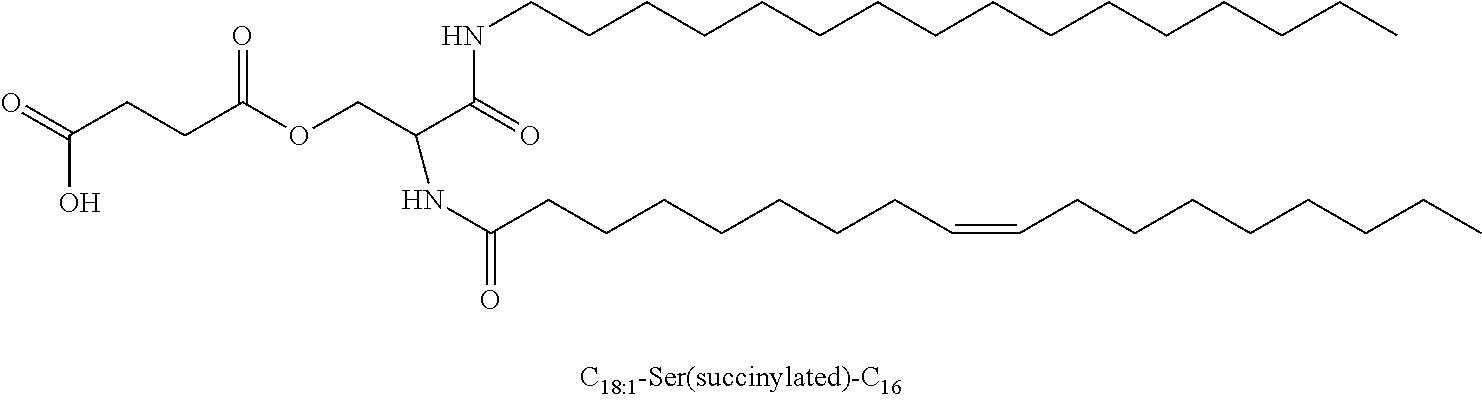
C(C(=O)NCCCCCCCCCCCCCCCC)(NC(CCCCCCCC=CCCCCCCCC)=O)COC(CCC(=O)O)=O
